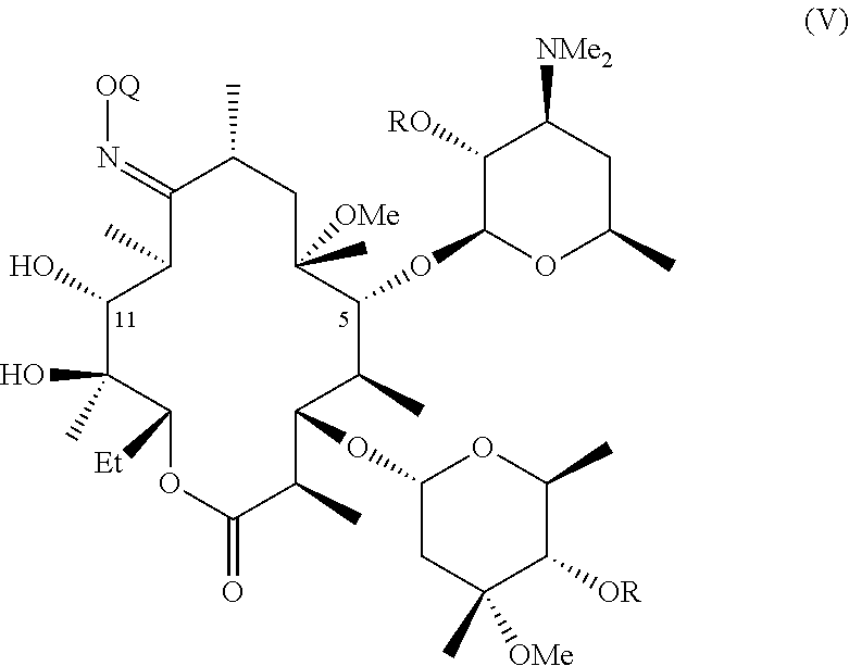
C1(O)C(C)(O)C([Et])OC(=O)C(C)C(OC2CC([OMe])(C)C([OR])C(C)O2)C(C)C(OC2C([RO])C([NMe2])CC(C)O2)C([OMe])(C)CC(C)C(=N[OQ])C1C
